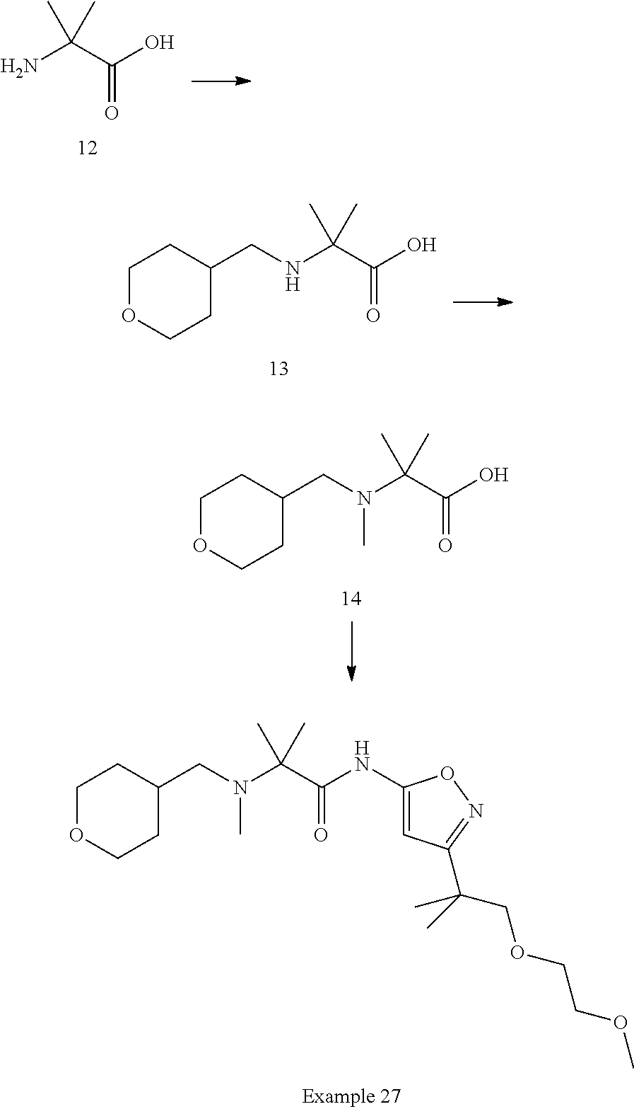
C1(NC(C(N(CC2CCOCC2)C)(C)C)=O)=CC(C(C)(COCCOC)C)=NO1.NC(C(O)=O)(C)C.N(C(C(O)=O)(C)C)CC1CCOCC1.N(C(C(O)=O)(C)C)(CC1CCOCC1)C
